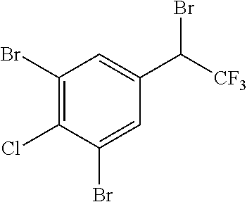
C1(Br)=C(Cl)C(Br)=CC(C([CF3])Br)=C1
